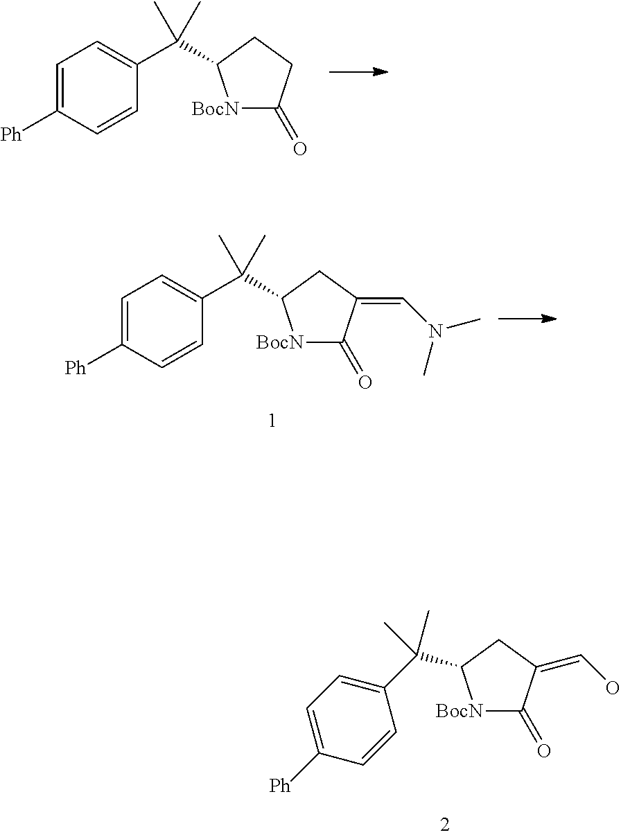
C1=C([Ph])C=CC(C(C)(C)C2[BocN]C(=O)CC2)=C1.C1=C([Ph])C=CC(C(C)(C)C2[BocN]C(=O)C(=CN(C)C)C2)=C1.[BocN]1C(=O)C(=CO)CC1C(C1=CC=C([Ph])C=C1)(C)C
